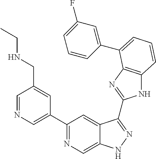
C1=NC=C(C2=NC=C3C(=C2)C(C2=NC4=C(N2)C=CC=C4C2=CC(F)=CC=C2)=NN3)C=C1CNCC
